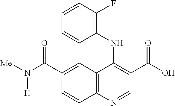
C12=C(N=CC(C(O)=O)=C1NC1=C(F)C=CC=C1)C=CC(C(N([Me])[H])=O)=C2
